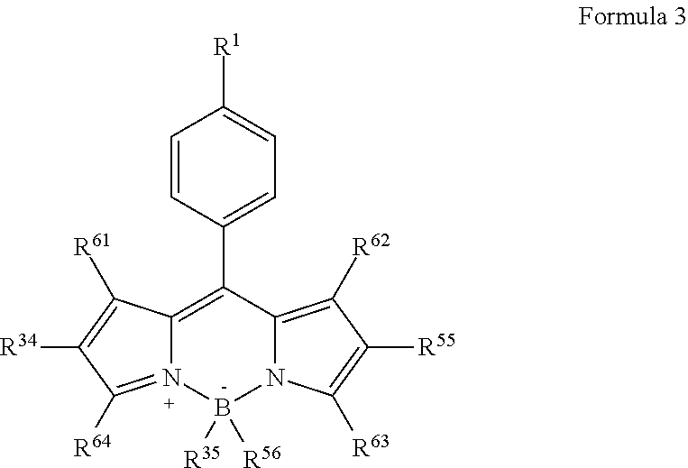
C1=CC(C2=C3N(=C([R64])C([R34])=C3[R61])B([R35])([R56])N3C2=C([R62])C([R55])=C3[R63])=CC=C1[R1]
